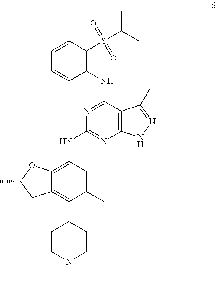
C12=C(NC3=NC4=C(C(NC5=C(S(C(C)C)(=O)=O)C=CC=C5)=N3)C(C)=NN4)C=C(C)C(C3CCN(C)CC3)=C1CC(C)O2
